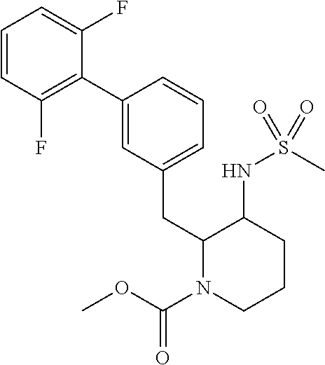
C1(C2=CC(CC3N(C(=O)OC)CCCC3NS(C)(=O)=O)=CC=C2)=C(F)C=CC=C1F
